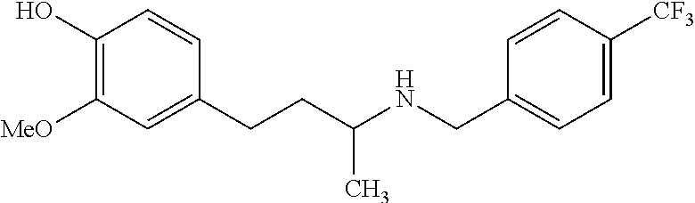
C1(O)=C([MeO])C=C(CCC(NCC2=CC=C([CF3])C=C2)C)C=C1
